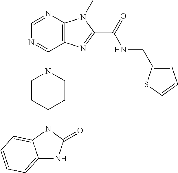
C1=NC2=C(C(N3CCC(N4C5=CC=CC=C5NC4=O)CC3)=N1)N=C(C(NCC1=CC=CS1)=O)N2C
